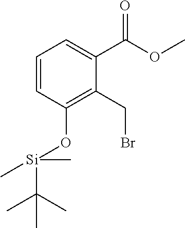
C1=CC(O[Si](C)(C(C)(C)C)C)=C(CBr)C(C(=O)OC)=C1
